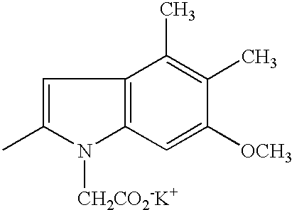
C1=C(C)N([CH2CO2-K+])C2=C1C(C)=C(C)C([OCH3])=C2
